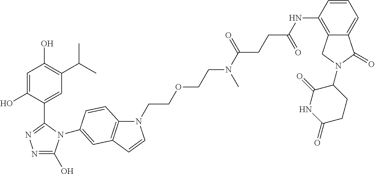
C1=C(O)C(C2=NN=C(O)N2C2=CC3=C(N(CCOCCN(C(CCC(NC4=C5C(=CC=C4)C(=O)N(C4C(=O)NC(=O)CC4)C5)=O)=O)C)C=C3)C=C2)=CC(C(C)C)=C1O
